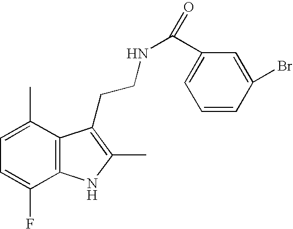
C1=C(C)C2=C(C(F)=C1)NC(C)=C2CCNC(C1=CC=CC(Br)=C1)=O
